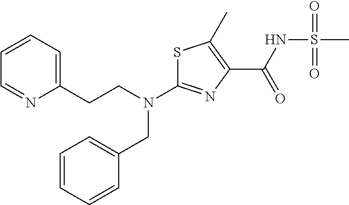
S1C(N(CCC2=CC=CC=N2)CC2=CC=CC=C2)=NC(C(NS(C)(=O)=O)=O)=C1C
